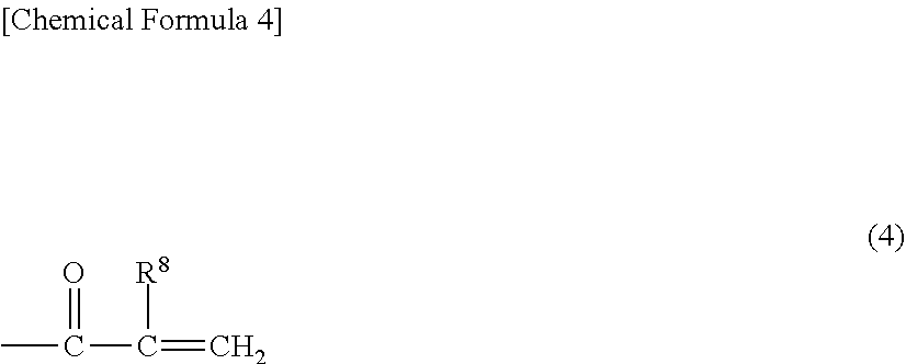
CC(C(=C)[R8])=O
